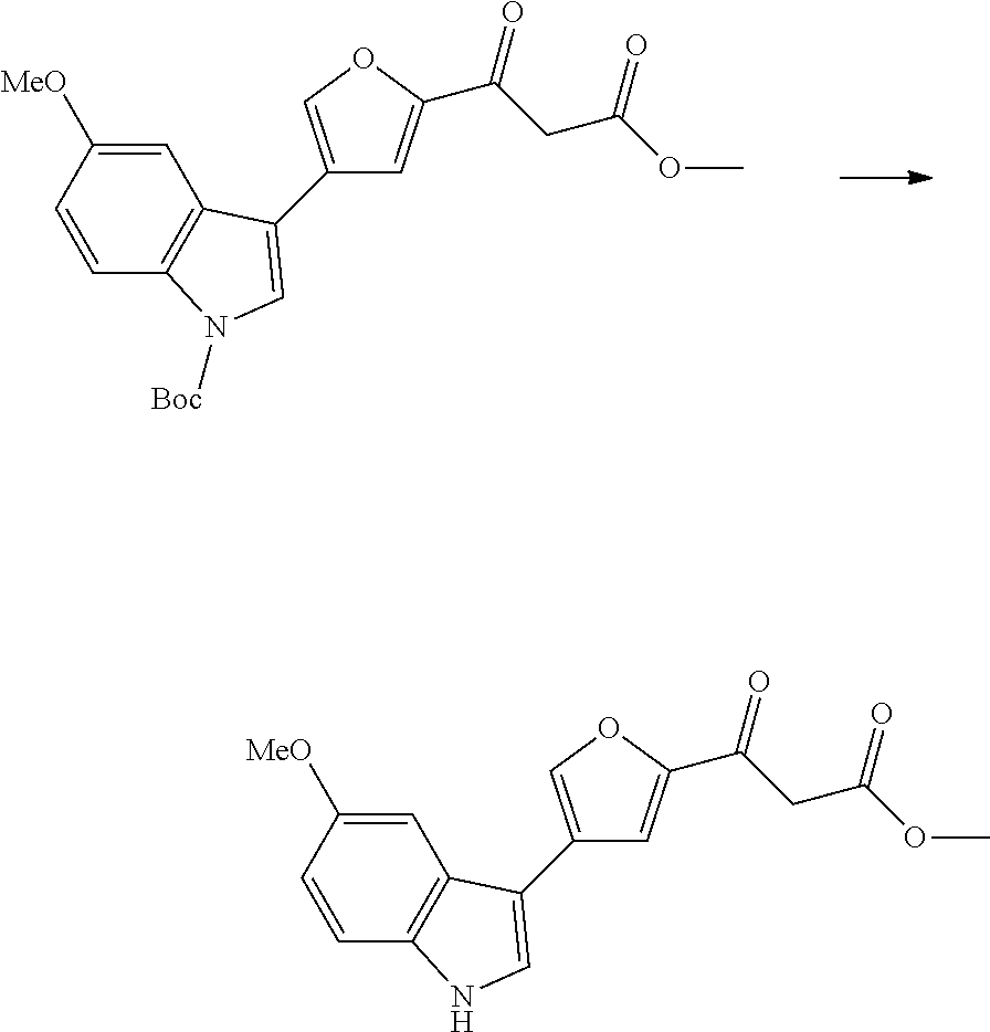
C1=C([MeO])C=CC2=C1C(C1=COC(C(CC(OC)=O)=O)=C1)=CN2[Boc].C1=C([MeO])C=CC2=C1C(C1=COC(C(CC(OC)=O)=O)=C1)=CN2
